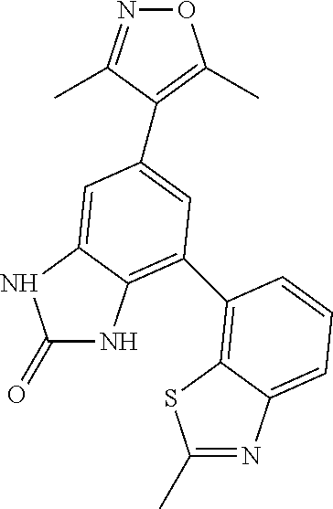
C1(=O)NC2=C(C3=C4C(=CC=C3)N=C(C)S4)C=C(C3=C(C)ON=C3C)C=C2N1
